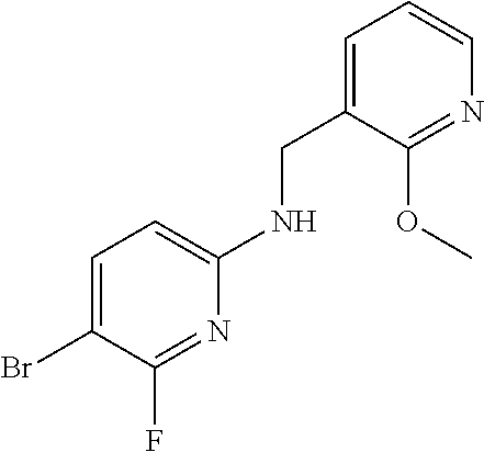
C1=C(Br)C(F)=NC(NCC2=CC=CN=C2OC)=C1
